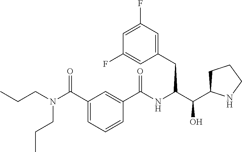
C1(C(N(CCC)CCC)=O)=CC=CC(C(NC(C(O)C2CCCN2)CC2=CC(F)=CC(F)=C2)=O)=C1
